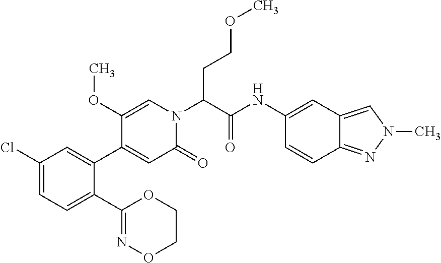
C1(Cl)=CC=C(C2=NOCCO2)C(C2=CC(=O)N(C(CCOC)C(=O)NC3=CC4=CN(C)N=C4C=C3)C=C2OC)=C1
